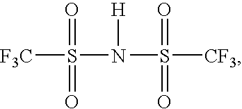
[F3C]S(N(S([CF3])(=O)=O)[H])(=O)=O
